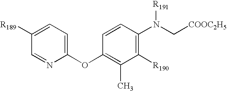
C1=C([R189])C=NC(OC2=C(C)C([R190])=C(N(C[COOC2H5])[R191])C=C2)=C1
